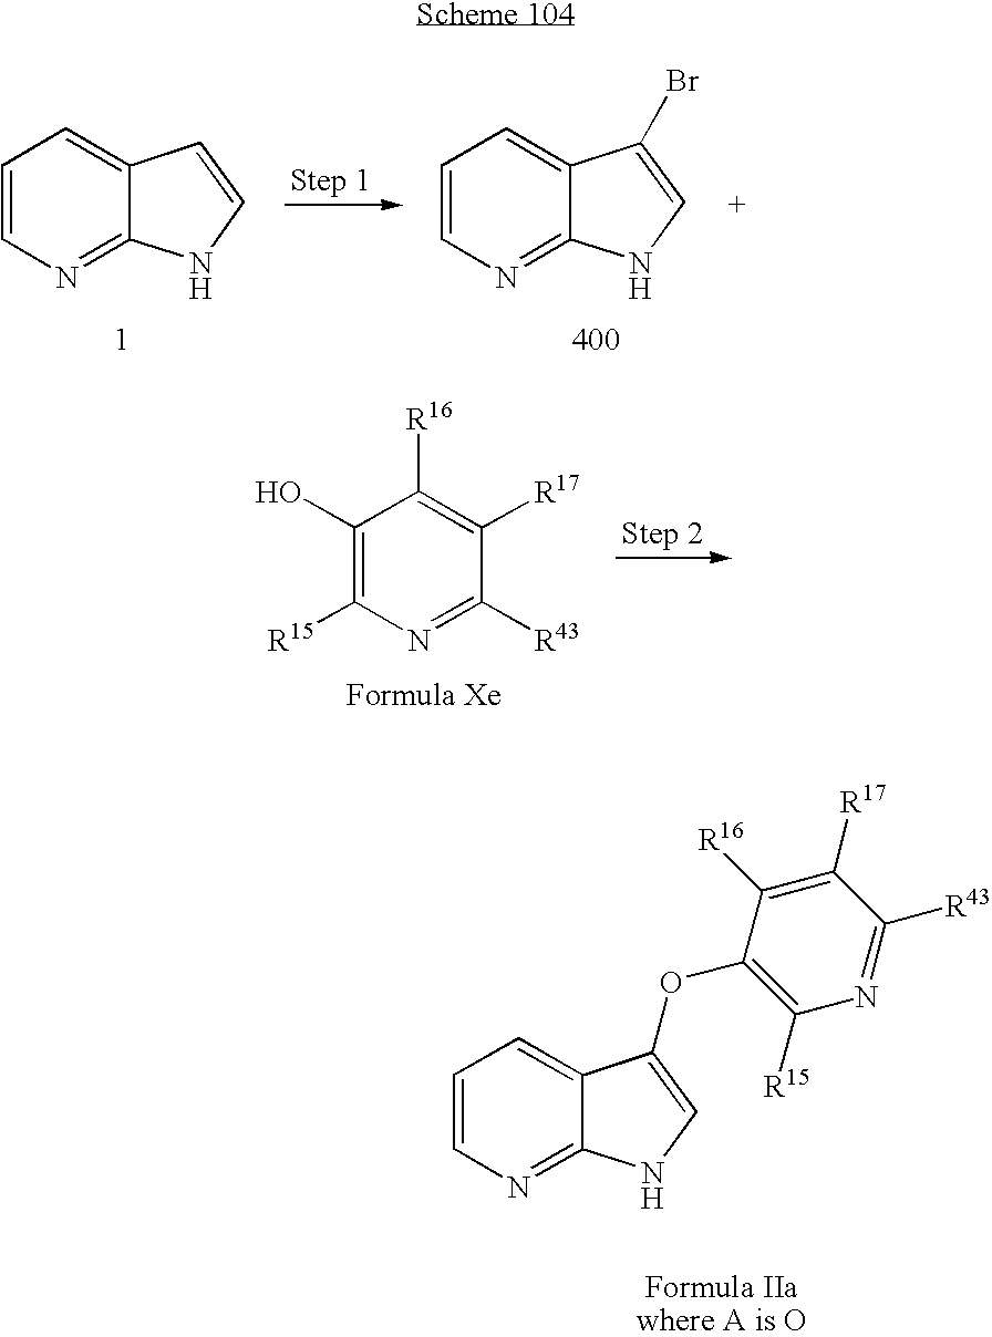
C1=CN=C2C(=C1)C=CN2.C1=CN=C2C(=C1)C(Br)=CN2.C1(O)=C([R15])N=C([R43])C([R17])=C1[R16].C1=CN=C2C(=C1)C(OC1=C([R15])N=C([R43])C([R17])=C1[R16])=CN2
